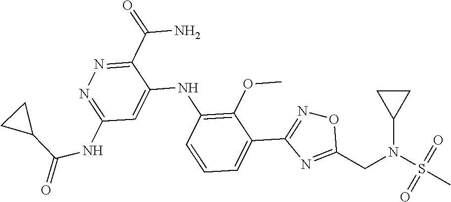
C1(C(N)=O)=NN=C(NC(=O)C2CC2)C=C1NC1=C(OC)C(C2=NOC(CN(S(C)(=O)=O)C3CC3)=N2)=CC=C1
